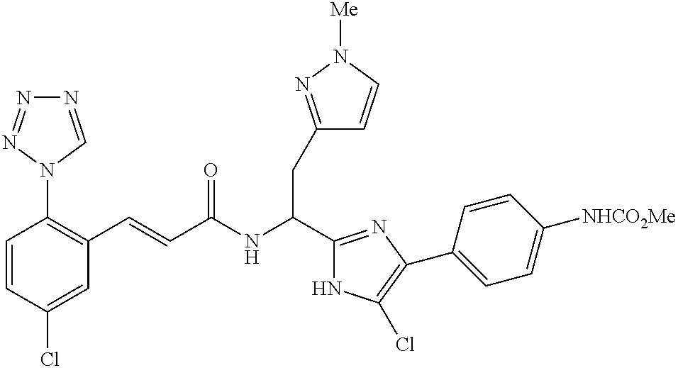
C1=CC(Cl)=CC(C=CC(NC(C2=NC(C3=CC=C([NHCO2Me])C=C3)=C(Cl)N2)CC2=NN([Me])C=C2)=O)=C1N1C=NN=N1
